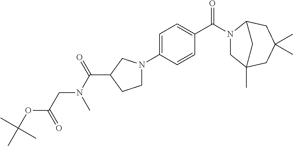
C1=C(N2CCC(C(N(CC(OC(C)(C)C)=O)C)=O)C2)C=CC(C(N2CC3(C)CC(C)(C)CC2C3)=O)=C1
